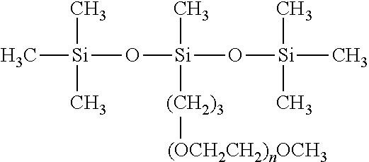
C[Si](O[Si](O[Si](C)(C)C)(C)[(CH2)3][(OCH2CH2)nOCH3])(C)C
